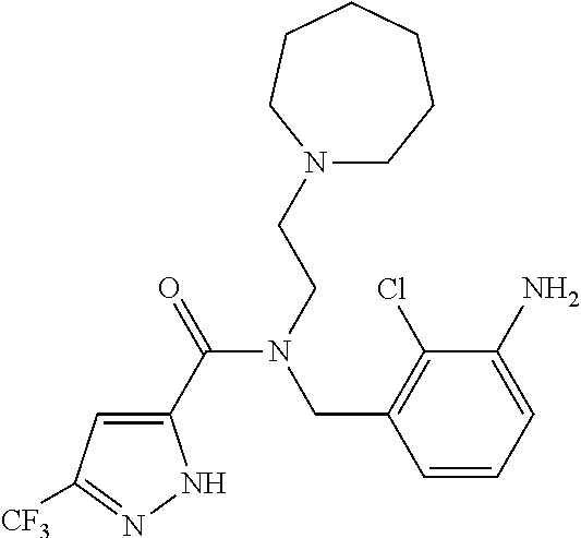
C1(C(=O)N(CCN2CCCCCC2)CC2=C(Cl)C(N)=CC=C2)=CC([CF3])=NN1
